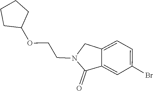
C12=CC(Br)=CC=C1CN(CCOC1CCCC1)C2=O
